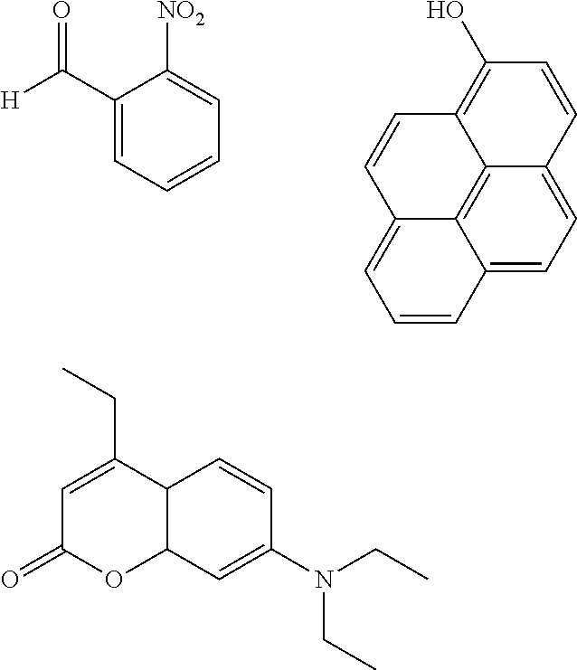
C1(C([H])=O)=CC=CC=C1[NO2].C12=CC=C3C4=C1C(=CC=C2)C=CC4=C(O)C=C3.C1=C(CC)C2C(OC1=O)C=C(N(CC)CC)C=C2
